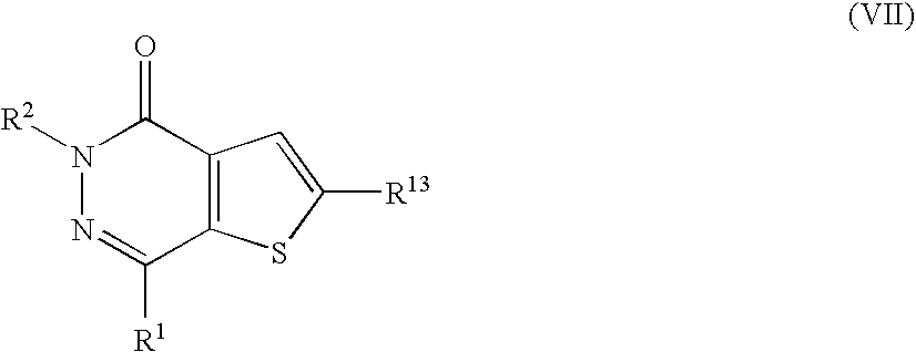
N1([R2])N=C([R1])C2=C(C1=O)C=C([R13])S2
